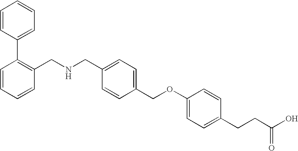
C1(CNCC2=CC=C(COC3=CC=C(CCC(O)=O)C=C3)C=C2)=C(C2=CC=CC=C2)C=CC=C1
